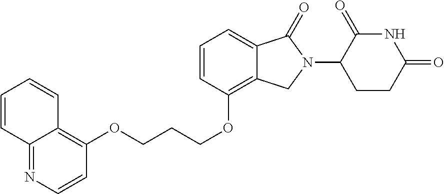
C1=CC(OCCCOC2=C3C(=NC=C2)C=CC=C3)=C2C(=C1)C(=O)N(C1C(=O)NC(=O)CC1)C2
